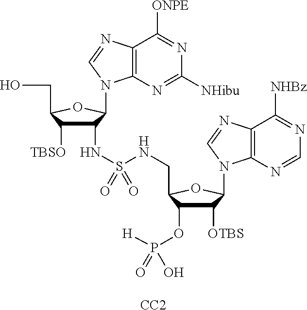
C12=C(N=C([NHibu])N=C1[ONPE])N(C1C(NS(NCC3C(OP([H])(O)=O)C([OTBS])C(N4C5=C(C([NHBz])=NC=N5)N=C4)O3)(=O)=O)C([TBSO])C(CO)O1)C=N2.[CC2]
